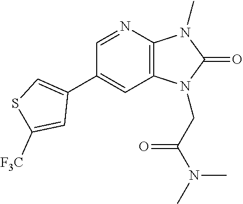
C1(C2=CSC([F3C])=C2)=CC2=C(N=C1)N(C)C(=O)N2CC(N(C)C)=O
